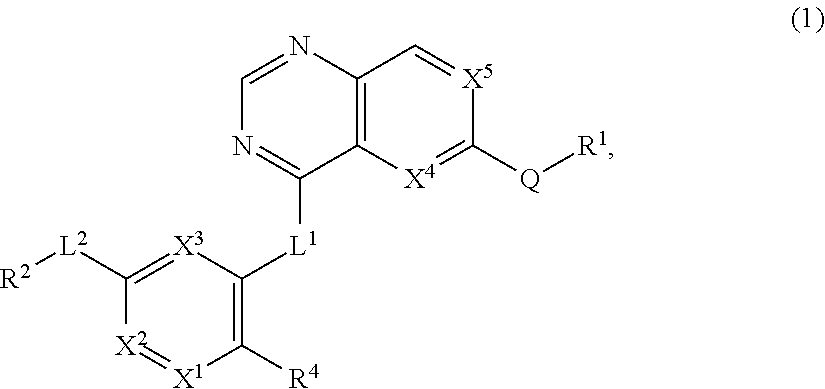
C1=NC2=C(C([L1]C3=C([R4])[X1]=[X2]C([L2][R2])=[X3]3)=N1)[X4]=C([Q][R1])[X5]=C2
